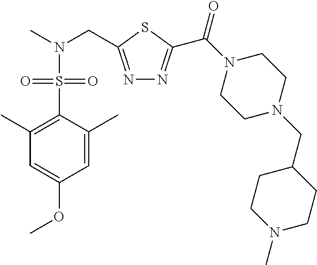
C1=C(C)C(S(N(C)CC2=NN=C(C(N3CCN(CC4CCN(C)CC4)CC3)=O)S2)(=O)=O)=C(C)C=C1OC
